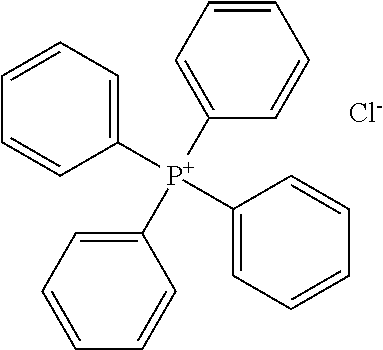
C1=CC=C([P+](C2=CC=CC=C2)(C2=CC=CC=C2)C2=CC=CC=C2)C=C1.[Cl-]
